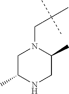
C1C(C)NCC(C)N1CC(C)(C)C
